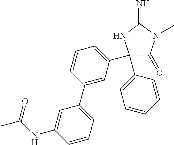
C1(=O)C(C2=CC=CC(C3=CC=CC(NC(C)=O)=C3)=C2)(C2=CC=CC=C2)NC(=N)N1C
